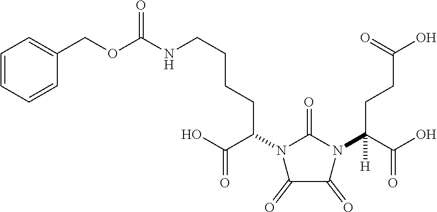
C(CCCC(N1C(=O)N(C(C(=O)O)(CCC(O)=O)[H])C(=O)C1=O)C(O)=O)NC(OCC1=CC=CC=C1)=O
